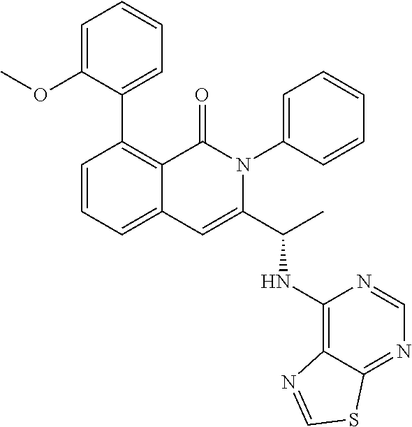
C1(C2=CC=CC=C2OC)=C2C(=CC=C1)C=C(C(C)NC1=C3C(=NC=N1)SC=N3)N(C1=CC=CC=C1)C2=O
